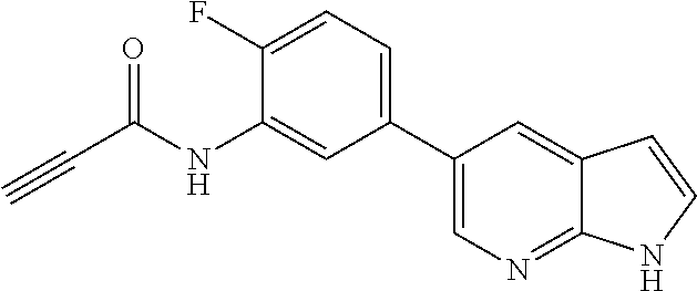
C#CC(NC1=CC(C2=CN=C3C(=C2)C=CN3)=CC=C1F)=O
